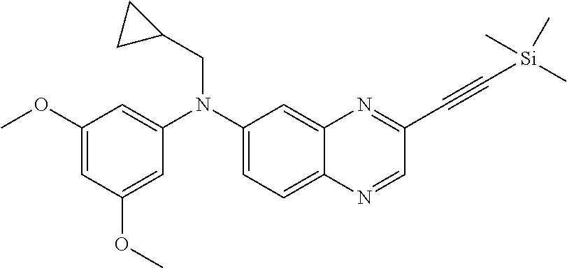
C1(OC)=CC(OC)=CC(N(C2=CC=C3C(=C2)N=C(C#C[Si](C)(C)C)C=N3)CC2CC2)=C1
